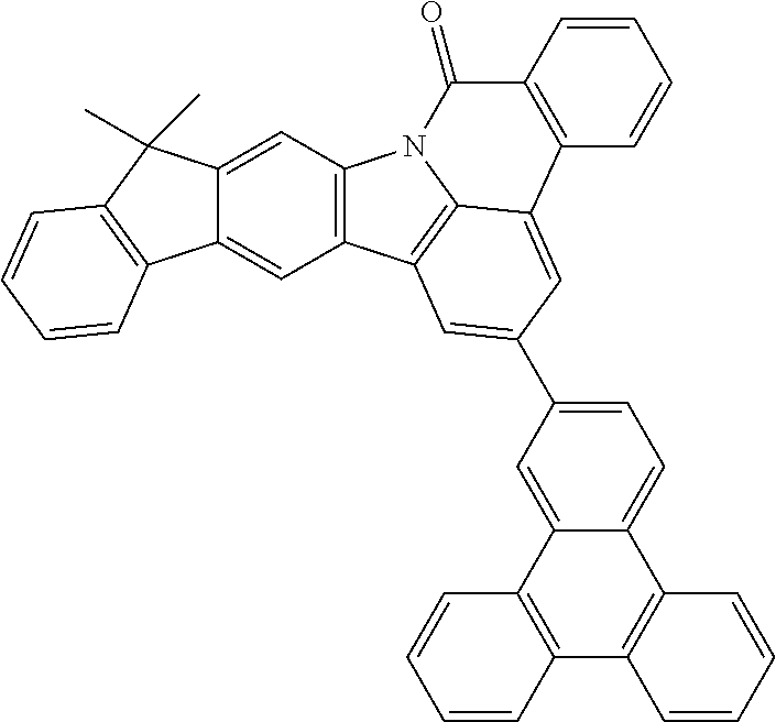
C1=C(C2=CC3=C4N(C5=C3C=C3C(=C5)C(C)(C)C5=C3C=CC=C5)C(=O)C3=C(C=CC=C3)C4=C2)C=C2C(=C1)C1=C(C3=C2C=CC=C3)C=CC=C1
